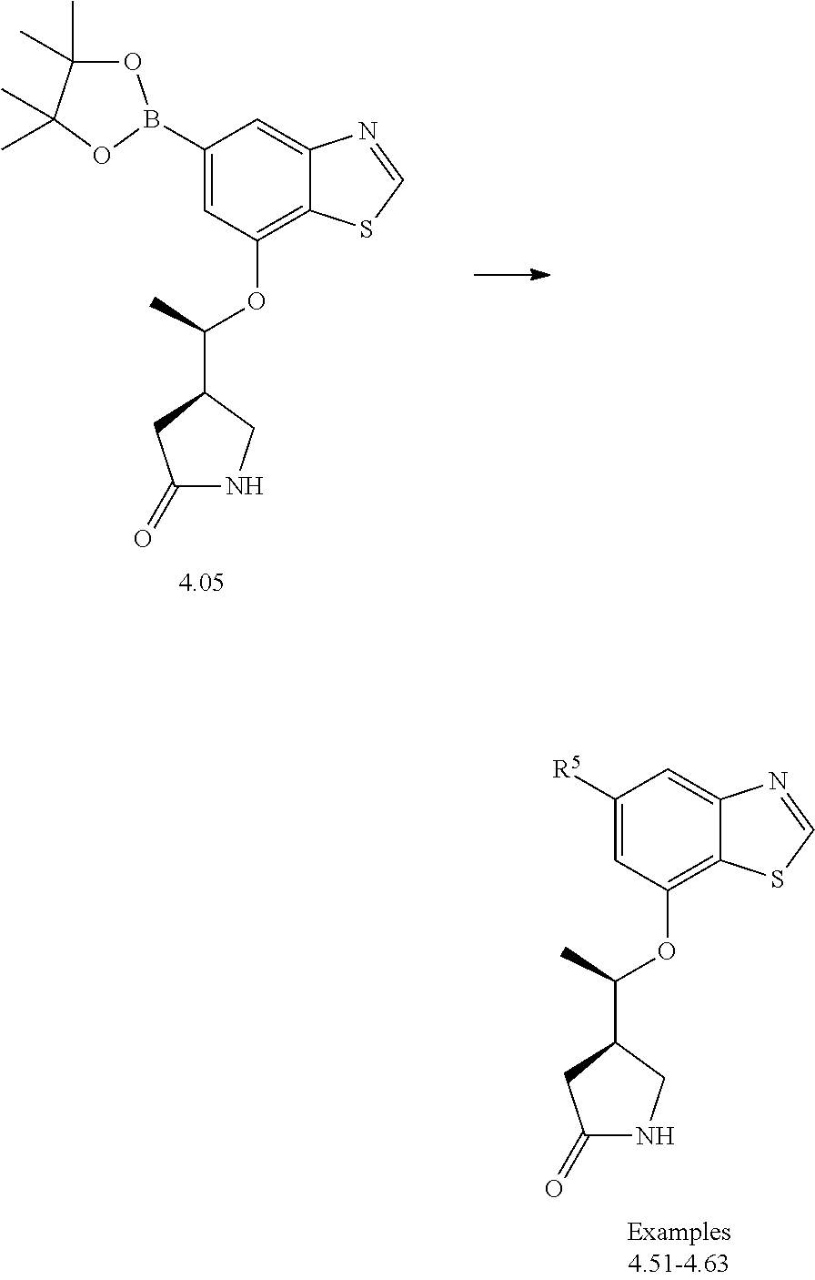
C1(B2OC(C)(C)C(C)(C)O2)=CC(OC(C2CC(=O)NC2)C)=C2C(=C1)N=CS2.C1([R5])=CC(OC(C2CC(=O)NC2)C)=C2C(=C1)N=CS2
